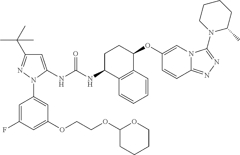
C1=C(NC(NC2C3=C(C(OC4=CN5C(=NN=C5N5C(C)CCCC5)C=C4)CC2)C=CC=C3)=O)N(C2=CC(OCCOC3CCCCO3)=CC(F)=C2)N=C1C(C)(C)C
